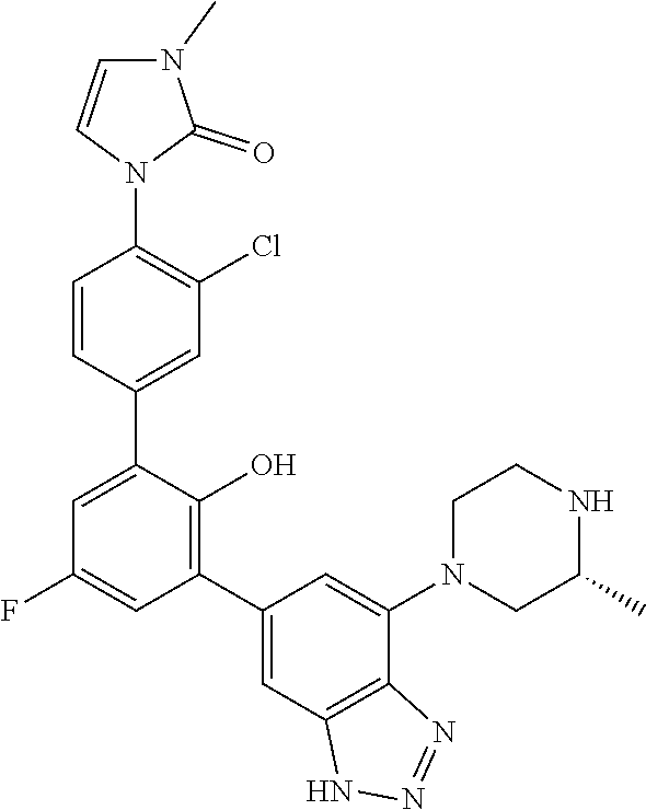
C1=CN(C2=C(Cl)C=C(C3=CC(F)=CC(C4=CC5=C(C(N6CC(C)NCC6)=C4)N=NN5)=C3O)C=C2)C(=O)N1C
